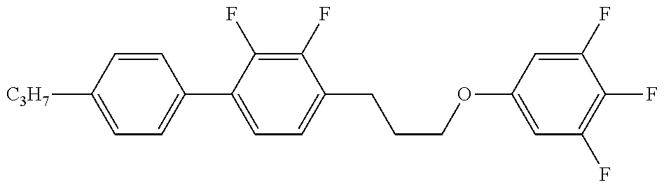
C1=C([C3H7])C=CC(C2=CC=C(CCCOC3=CC(F)=C(F)C(F)=C3)C(F)=C2F)=C1
